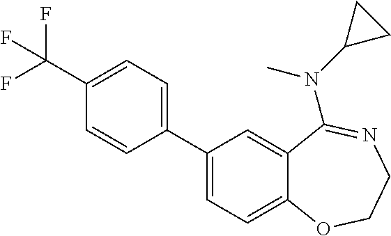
C1(C2=CC=C3C(=C2)C(N(C2CC2)C)=NCCO3)=CC=C(C(F)(F)F)C=C1
